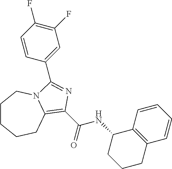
C1CCCC2=C(C(=O)NC3CCCC4=C3C=CC=C4)N=C(C3=CC(F)=C(F)C=C3)N2C1
